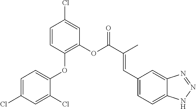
C1=C(Cl)C=C(Cl)C(OC2=C(OC(C(C)=CC3=CC=C4C(=C3)N=NN4)=O)C=C(Cl)C=C2)=C1
